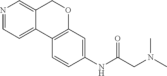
N1=CC=C2C(=C1)COC1=C2C=CC(NC(CN(C)C)=O)=C1
